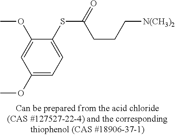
C1(OC)=CC(OC)=CC=C1SC(=O)CCC[N(CH3)2]
